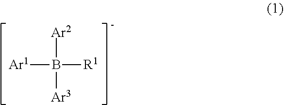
[Ar2]B([Ar3])([Ar1])[R1]
